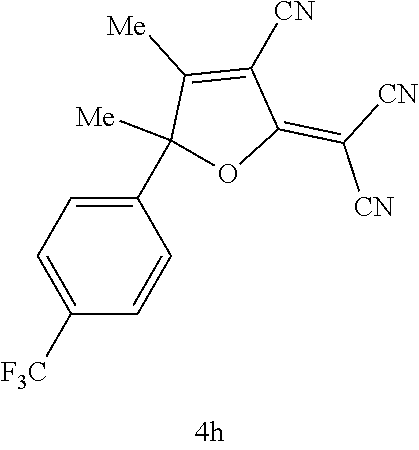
C1(C2([Me])OC(=C([CN])[CN])C([CN])=C2[Me])=CC=C([F3C])C=C1
